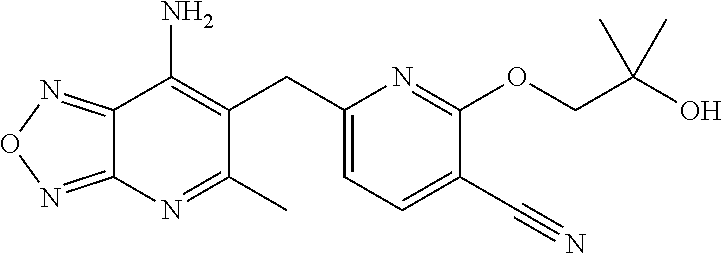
C12=NON=C1N=C(C)C(CC1=CC=C(C#N)C(OCC(O)(C)C)=N1)=C2N
